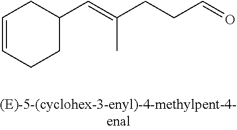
C1=CCCC(C=C(CCC=O)C)C1
